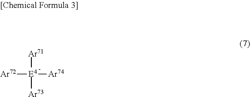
[Ar72][E4]([Ar74])([Ar71])[Ar73]
